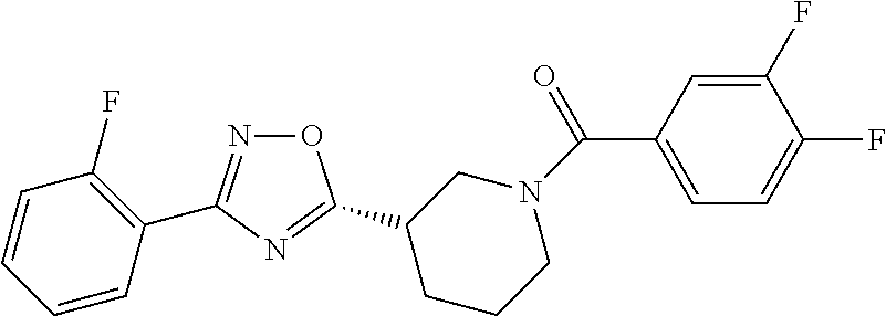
O1N=C(C2=C(F)C=CC=C2)N=C1C1CCCN(C(=O)C2=CC=C(F)C(F)=C2)C1
